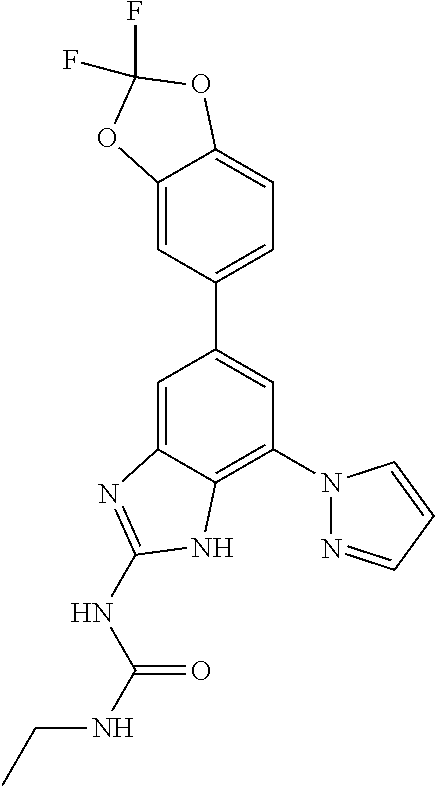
C1=C2C(=C(N3N=CC=C3)C=C1C1=CC=C3C(=C1)OC(F)(F)O3)NC(NC(NCC)=O)=N2
